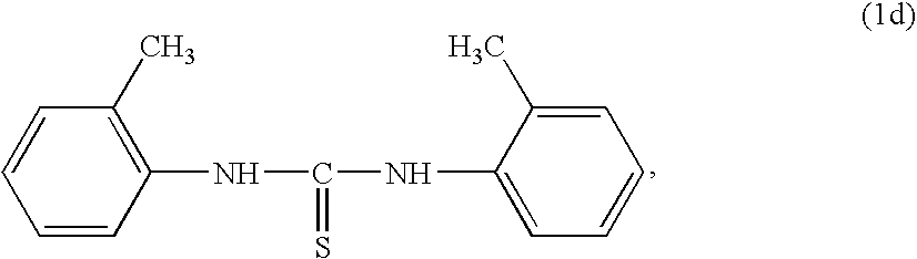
C1=CC(NC(NC2=CC=CC=C2C)=S)=C(C)C=C1
